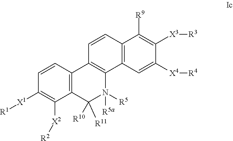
C12=C(C=C([X4][R4])C([X3][R3])=C1[R9])C1=C(C=C2)C2=C(C([R11])([R10])N1([R5])[R5a])C([X2][R2])=C([X1][R1])C=C2
